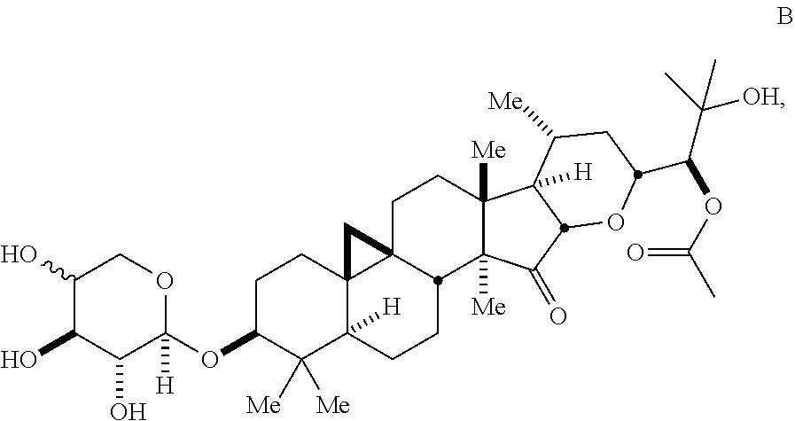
C1C(OC2([H])OCC(O)C(O)C2O)C([Me])([Me])C2([H])C3(C1)C1(CCC4([Me])C([Me])(C(=O)C5C4([H])C([Me])CC(C(C(C)([OH])C)OC(C)=O)O5)C1CC2)C3
